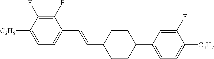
C1(F)=C(F)C([C2H5])=CC=C1C=CC1CCC(C2=CC=C([C3H7])C(F)=C2)CC1
